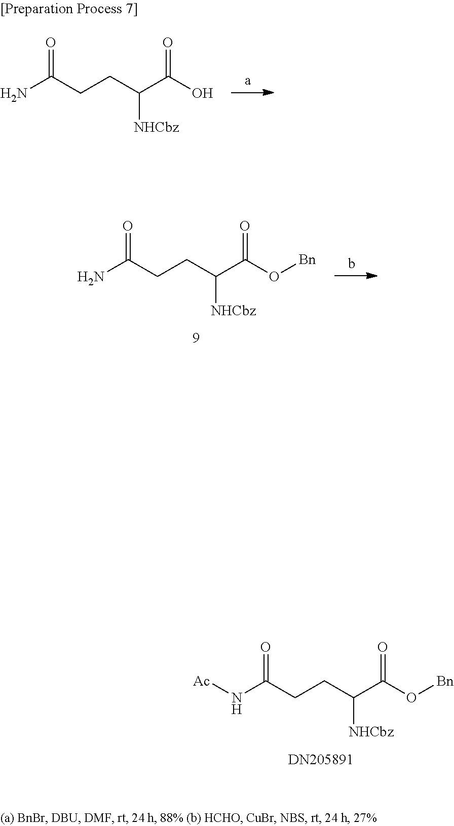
NC(CCC(C(O[Bn])=O)[NHCbz])=O.N(C(CCC(C(O[Bn])=O)[NHCbz])=O)[Ac].NC(CCC(C(O)=O)[NHCbz])=O
